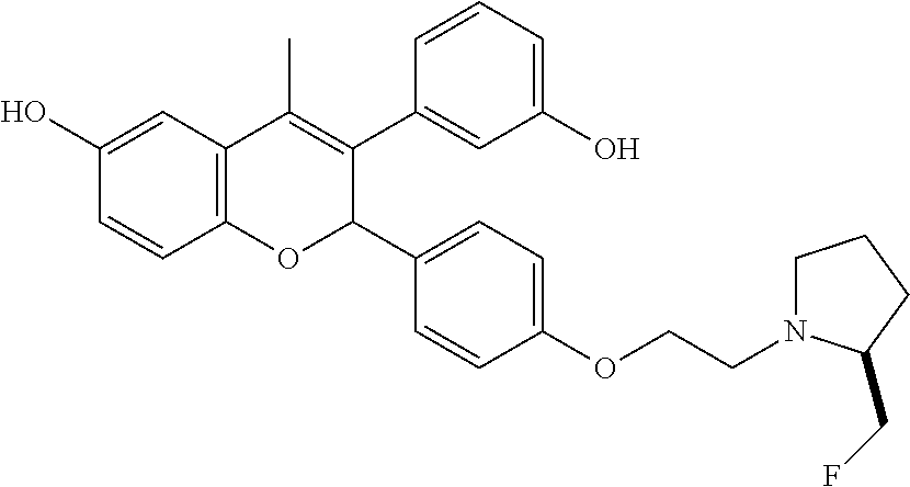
C1(O)=CC2=C(C=C1)OC(C1=CC=C(OCCN3CCCC3CF)C=C1)C(C1=CC(O)=CC=C1)=C2C
